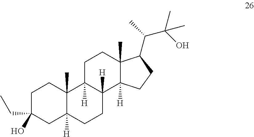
C1C(CC)(O)CC2([H])C(C)(C1)C1([H])C([H])(CC2)C2([H])C(C)(CC1)C(C(C)C(O)(C)C)CC2
